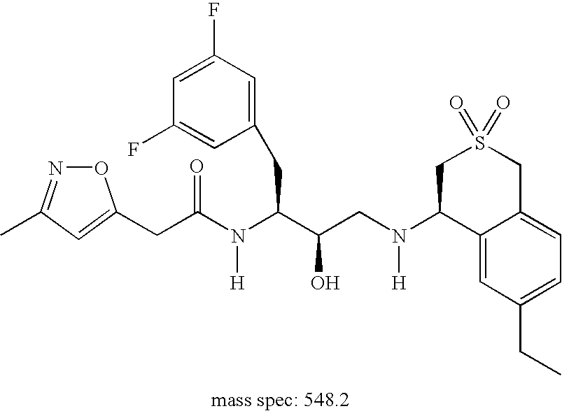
O1N=C(C)C=C1CC(N(C(C(CN(C1C2=CC(CC)=CC=C2CS(=O)(=O)C1)[H])O)CC1=CC(F)=CC(F)=C1)[H])=O
